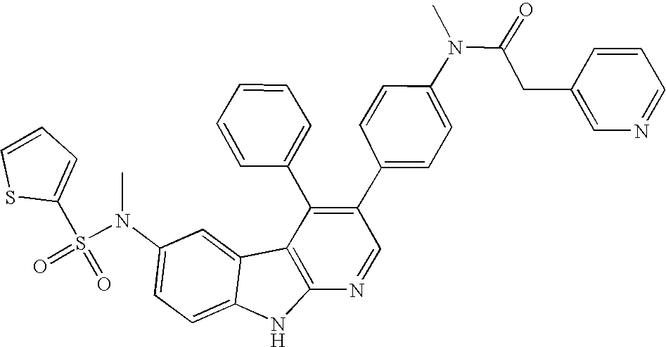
N(C1=CC=C2C(=C1)C1=C(N2)N=CC(C2=CC=C(N(C(CC3=CN=CC=C3)=O)C)C=C2)=C1C1=CC=CC=C1)(S(C1=CC=CS1)(=O)=O)C
